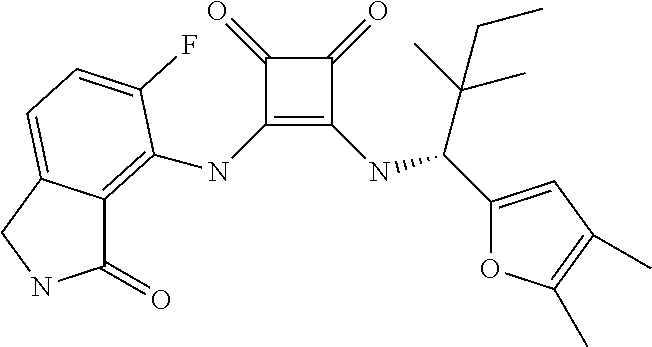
C1(NC2=C3C(=O)NCC3=CC=C2F)=C(NC(C(C)(C)CC)C2=CC(C)=C(C)O2)C(=O)C1=O
